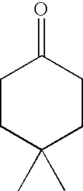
O=C1CCC(C)(C)CC1
